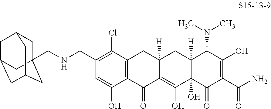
C12=C(C(=O)C3=C(O)C4(O)C([H])(CC3([H])C1)C(N(C)C)C(O)=C(C(N)=O)C4=O)C(O)=CC(CNCC13CC4CC(CC(C1)C4)C3)=C2Cl
